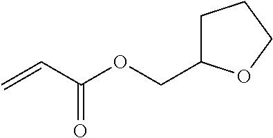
C=CC(OCC1CCCO1)=O
